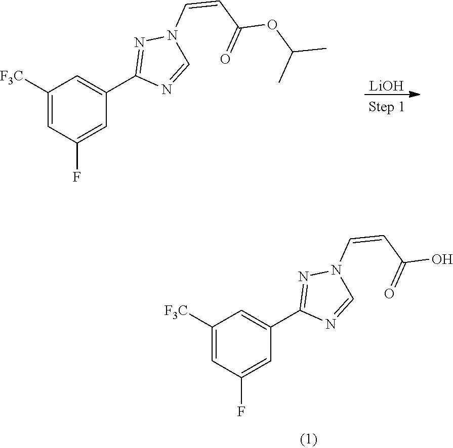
[LiOH].C1([F3C])=CC(F)=CC(C2=NN(C=CC(=O)OC(C)C)C=N2)=C1.C1([F3C])=CC(F)=CC(C2=NN(C=CC(=O)O)C=N2)=C1
